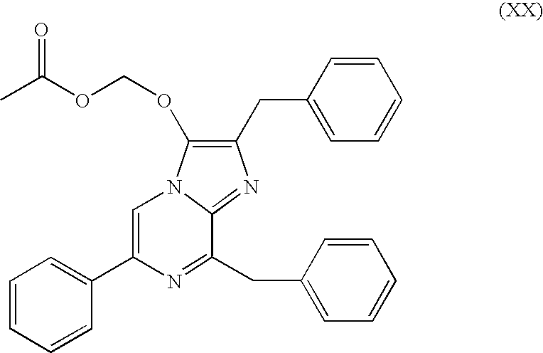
C1(CC2=CC=CC=C2)=C(OCOC(C)=O)N2C=C(C3=CC=CC=C3)N=C(CC3=CC=CC=C3)C2=N1
